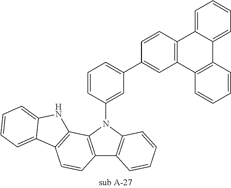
C12=C(N(C3=CC(C4=CC5=C(C=C4)C4=CC=CC=C4C4=C5C=CC=C4)=CC=C3)C3=C1C=CC=C3)C1=C(C=C2)C2=CC=CC=C2N1
